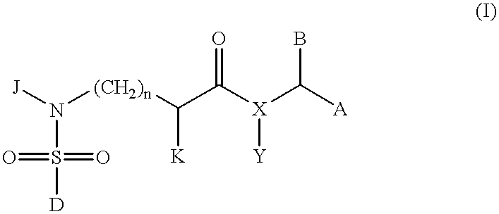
N(S([D])(=O)=O)([(CH2)n]C([K])C([X]([Y])C([A])B)=O)[J]
